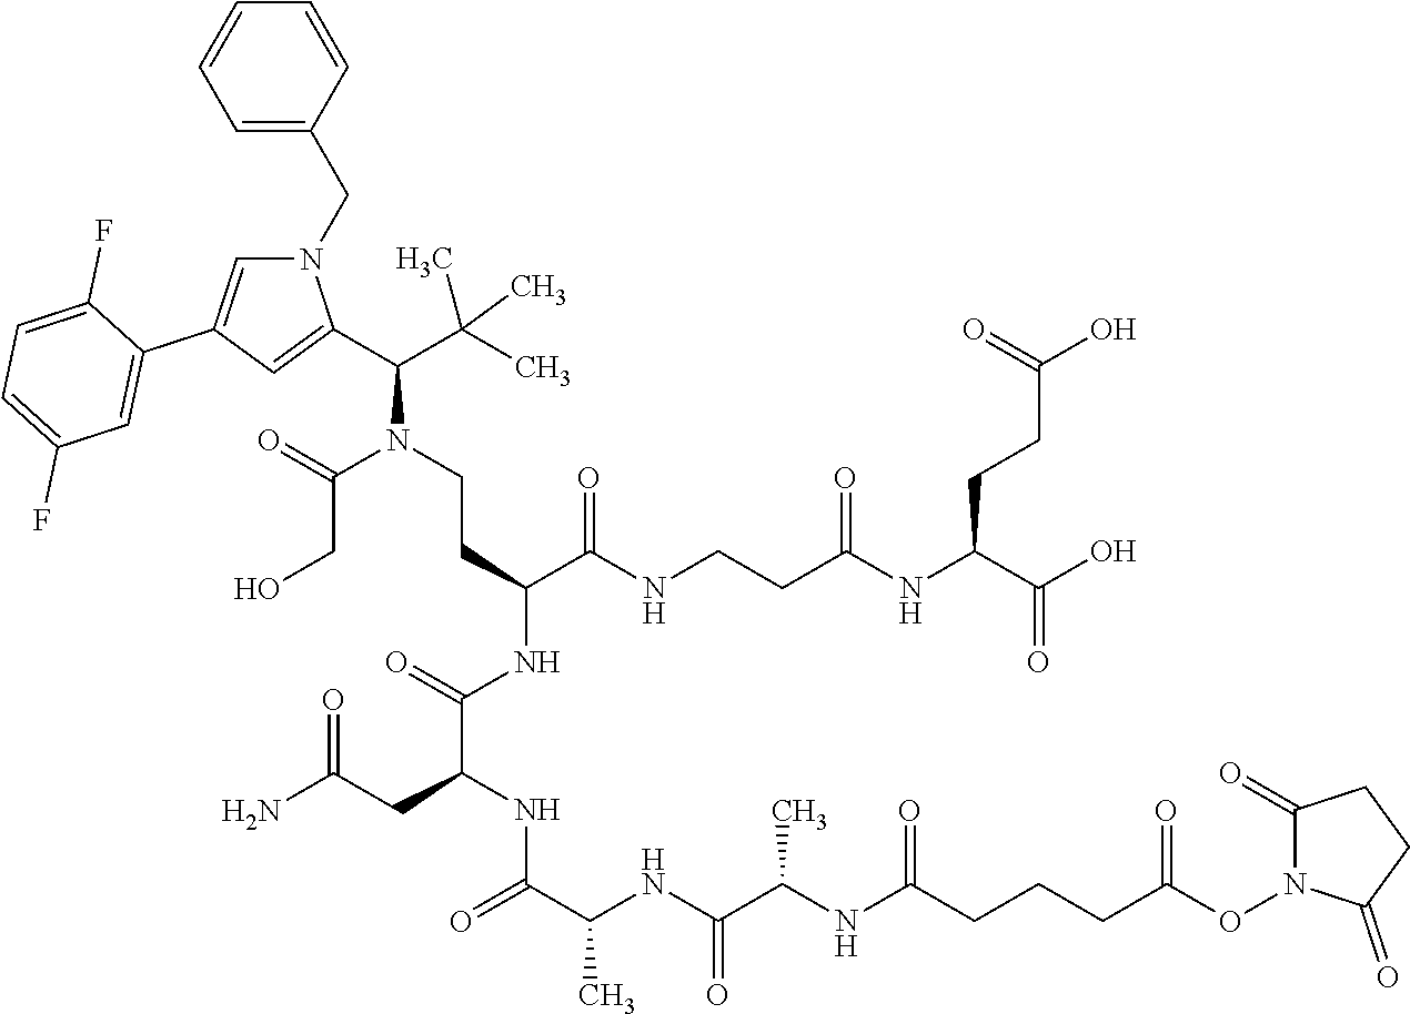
N1(CC2=CC=CC=C2)C=C(C2=CC(F)=CC=C2F)C=C1C(C(C)(C)C)N(CCC(C(NCCC(NC(C(O)=O)CCC(O)=O)=O)=O)NC(C(NC(C(NC(C(NC(CCCC(ON1C(=O)CCC1=O)=O)=O)C)=O)C)=O)CC(N)=O)=O)C(=O)CO
